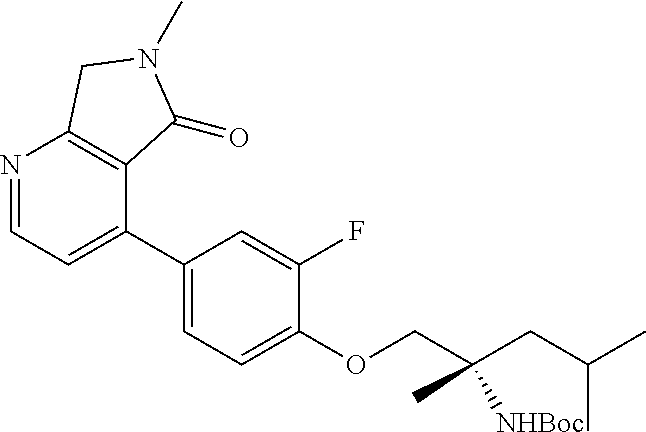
C1(C2=CC=NC3=C2C(=O)N(C)C3)=CC=C(OCC(CC(C)C)([NHBoc])C)C(F)=C1
